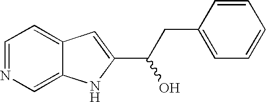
C1=NC=C2C(=C1)C=C(C(CC1=CC=CC=C1)O)N2
